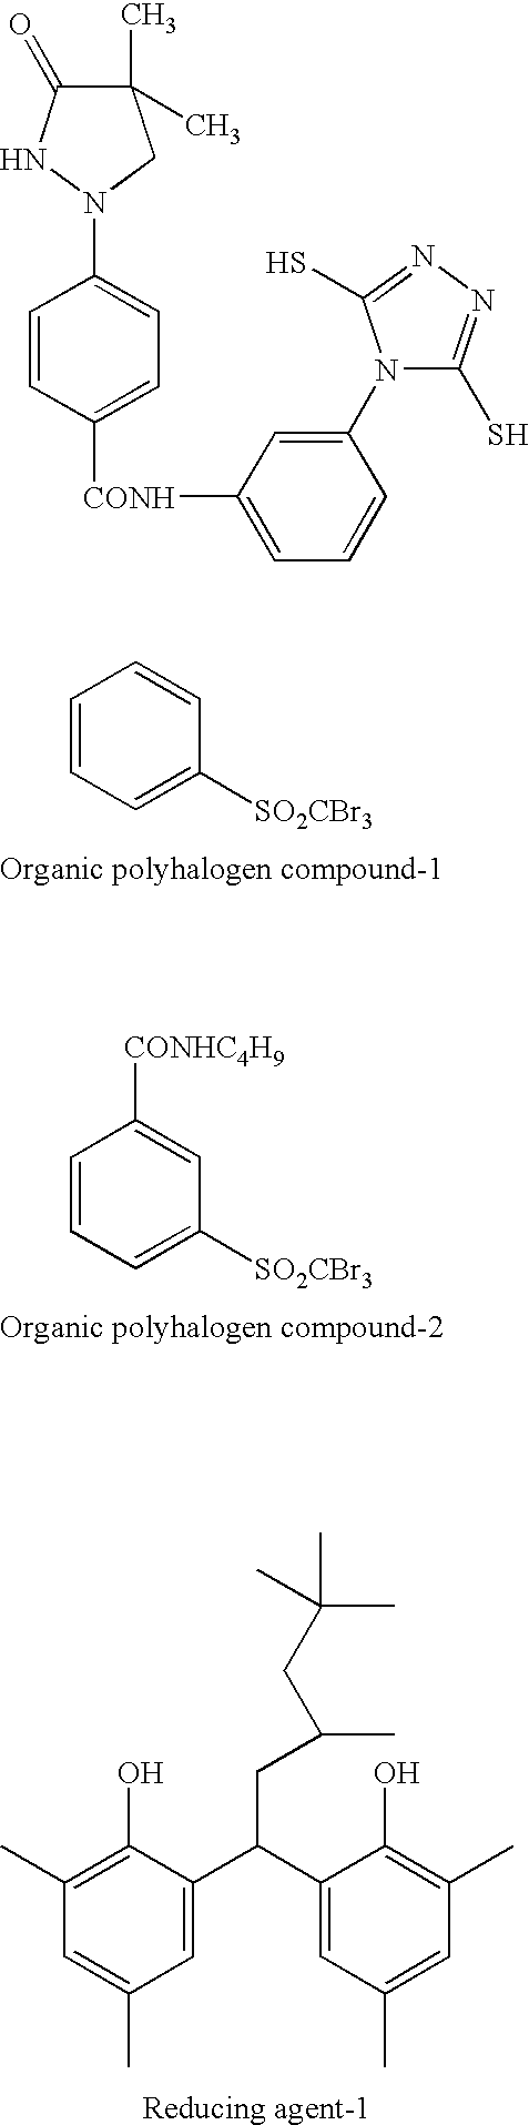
C1=CC=C([SO2CBr3])C=C1.C1=CC=C([SO2CBr3])C=C1[CONHC4H9].C1(C)=C(O)C(C(C2=CC(C)=CC(C)=C2O)CC(C)CC(C)(C)C)=CC(C)=C1.C1(C)(C)C(=O)NN(C2=CC=C([CONH]C3=CC=CC(N4C(S)=NN=C4S)=C3)C=C2)C1
